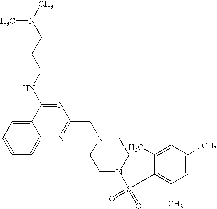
C1=CC=C2C(=C1)C(NCCCN(C)C)=NC(CN1CCN(S(=O)(=O)C3=C(C)C=C(C)C=C3C)CC1)=N2
